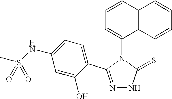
N1=C(C2=CC=C(NS(C)(=O)=O)C=C2O)N(C2=CC=CC3=C2C=CC=C3)C(=S)N1
